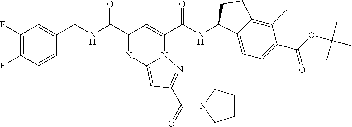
C1(F)=C(F)C=CC(CNC(C2=NC3=CC(C(=O)N4CCCC4)=NN3C(C(NC3C4=CC=C(C(OC(C)(C)C)=O)C(C)=C4CC3)=O)=C2)=O)=C1
